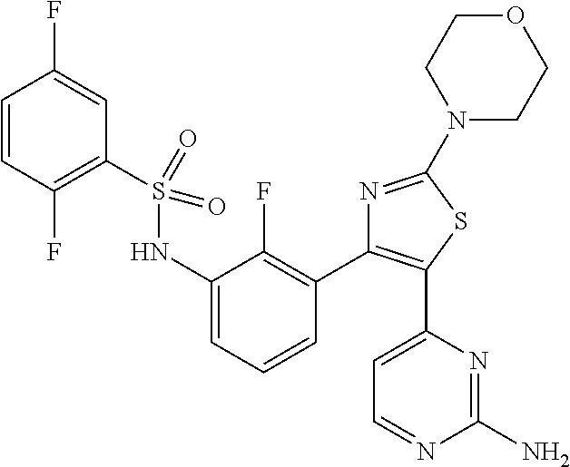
C1=CC(F)=C(S(=O)(=O)NC2=CC=CC(C3=C(C4=CC=NC(N)=N4)SC(N4CCOCC4)=N3)=C2F)C=C1F
